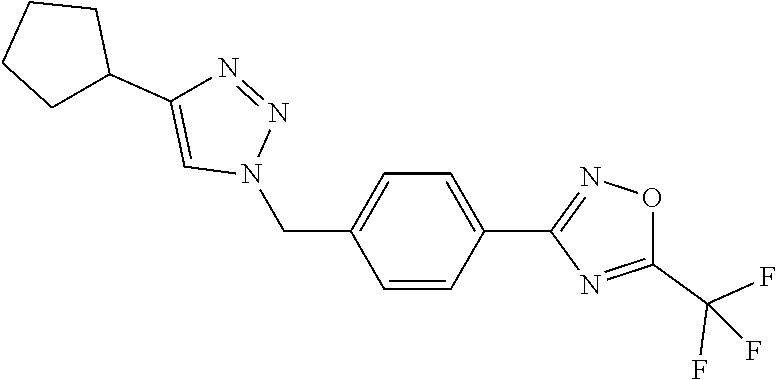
C1=CC(C2=NOC(C(F)(F)F)=N2)=CC=C1CN1N=NC(C2CCCC2)=C1
